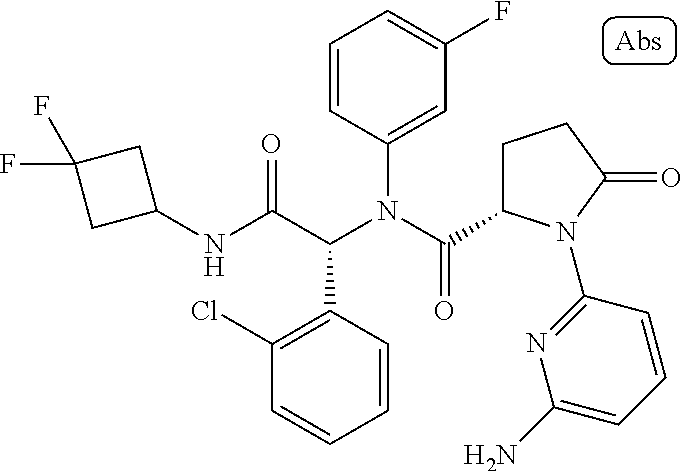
C1(NC(C(N(C(=O)C2CCC(=O)N2C2=NC(N)=CC=C2)C2=CC(F)=CC=C2)C2=C(Cl)C=CC=C2)=O)CC(F)(F)C1
